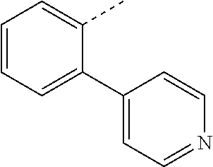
C1=CC=C(C2=CC=NC=C2)C(C)=C1
